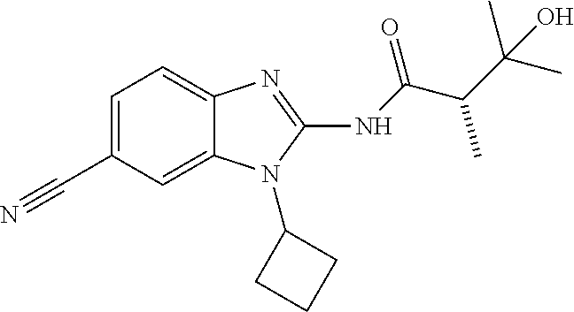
C1=C(C#N)C=C2C(=C1)N=C(NC(C(C(C)(O)C)C)=O)N2C1CCC1
